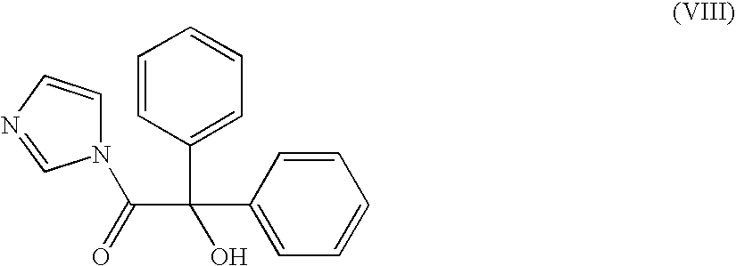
C1=CC(C(C(=O)N2C=CN=C2)(C2=CC=CC=C2)O)=CC=C1
